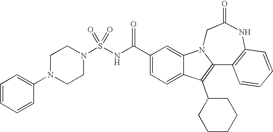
C1(C(NS(N2CCN(C3=CC=CC=C3)CC2)(=O)=O)=O)=CC=C2C(=C1)N1C(=C2C2CCCCC2)C2=C(NC(=O)C1)C=CC=C2
